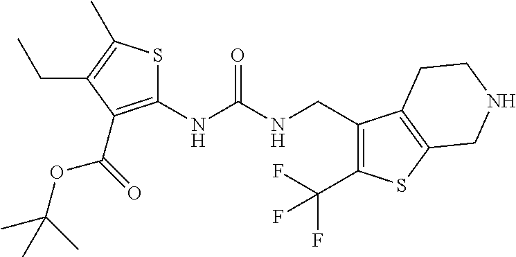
C1(NC(NCC2=C(C(F)(F)F)SC3=C2CCNC3)=O)=C(C(OC(C)(C)C)=O)C(CC)=C(C)S1
